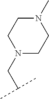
N1(CC(C)C)CCN(C)CC1
